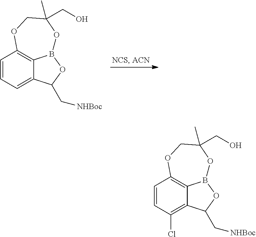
C1=CC(Cl)=C2C3=C1OCC(CO)(C)OB3OC2C[NHBoc].C1=CC=C2C3=C1OCC(CO)(C)OB3OC2C[NHBoc]
